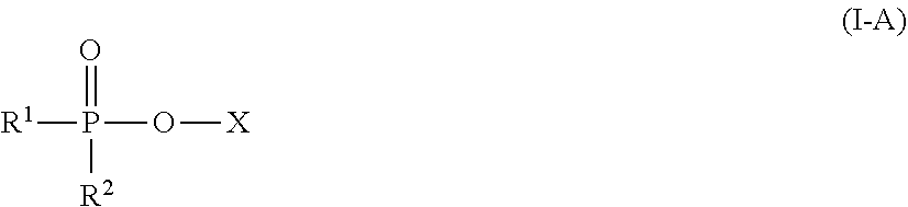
[R1]P(O[X])(=O)[R2]
